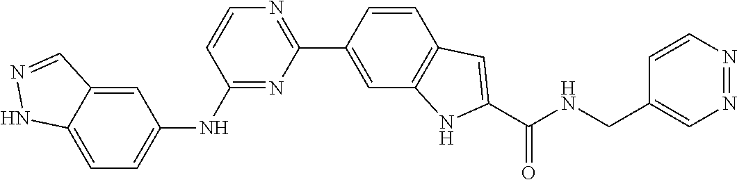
C1=CC(C2=NC=CC(NC3=CC=C4C(=C3)C=NN4)=N2)=CC2=C1C=C(C(NCC1=CN=NC=C1)=O)N2
